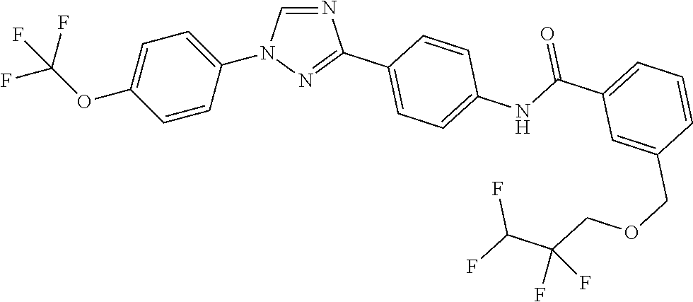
C1=CC(N2C=NC(C3=CC=C(NC(C4=CC=CC(COCC(C(F)F)(F)F)=C4)=O)C=C3)=N2)=CC=C1OC(F)(F)F
